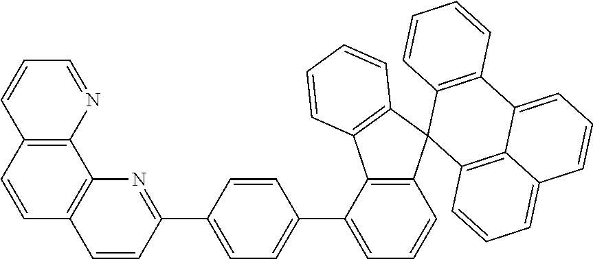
C12=C(N=C(C3=CC=C(C4=CC=CC5=C4C4=C(C56C5=C(C7=CC=CC8=CC=CC6=C78)C=CC=C5)C=CC=C4)C=C3)C=C1)C1=C(C=C2)C=CC=N1
